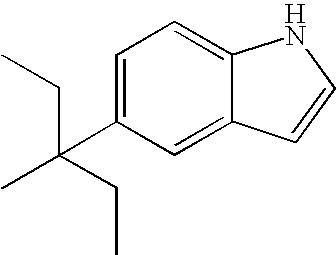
C1=C(C(C)(CC)CC)C=C2C(=C1)NC=C2
